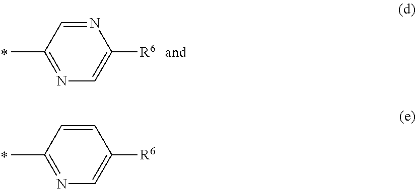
CC1=NC=C([R6])C=C1.CC1=NC=C([R6])N=C1
